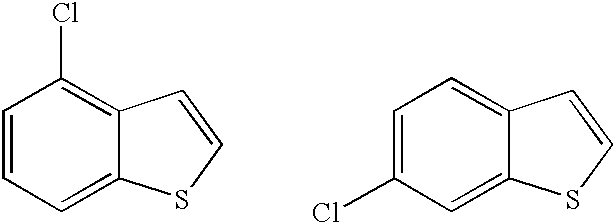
C1=CC=C2C(=C1Cl)C=CS2.C1=C(Cl)C=C2C(=C1)C=CS2
